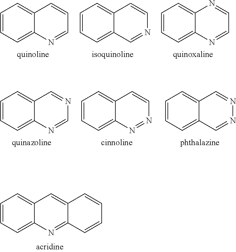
C1=CC=C2C(=C1)C=CC=N2.C1=CC=C2C(=C1)C=CN=C2.C1=CC=C2C(=C1)N=CC=N2.C1=CC=C2C(=C1)C=NC=N2.C1=CC=C2C(=C1)C=CN=N2.C1=CC=C2C(=C1)C=NN=C2.C1=CC=C2C(=C1)C=C1C(=N2)C=CC=C1
